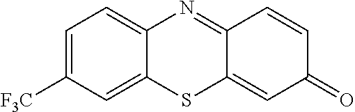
C1=C([F3C])C=C2C(=C1)N=C1C(=CC(=O)C=C1)S2
